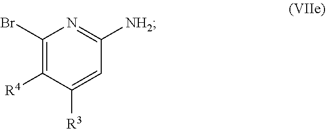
C1(Br)=C([R4])C([R3])=CC([NH2])=N1
